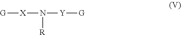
[G][X]N([Y][G])[R]
